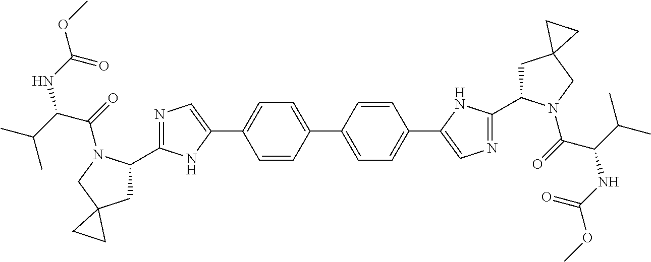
C1=CC(C2=CC=C(C3=CN=C(C4CC5(CN4C(=O)C(C(C)C)NC(OC)=O)CC5)N3)C=C2)=CC=C1C1=CN=C(C2CC3(CN2C(=O)C(C(C)C)NC(OC)=O)CC3)N1
